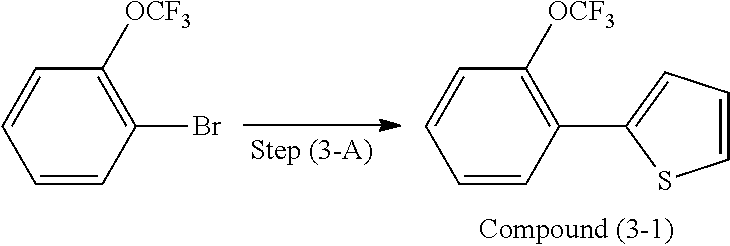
C1([OCF3])=C(Br)C=CC=C1.C1([OCF3])=C(C2=CC=CS2)C=CC=C1
